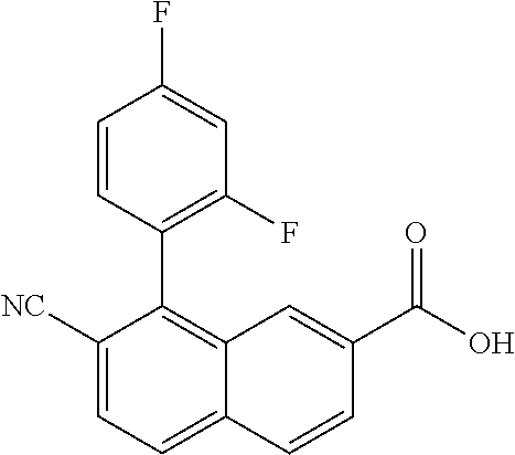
C1([NC])=CC=C2C(=C1C1=C(F)C=C(F)C=C1)C=C(C(O)=O)C=C2
